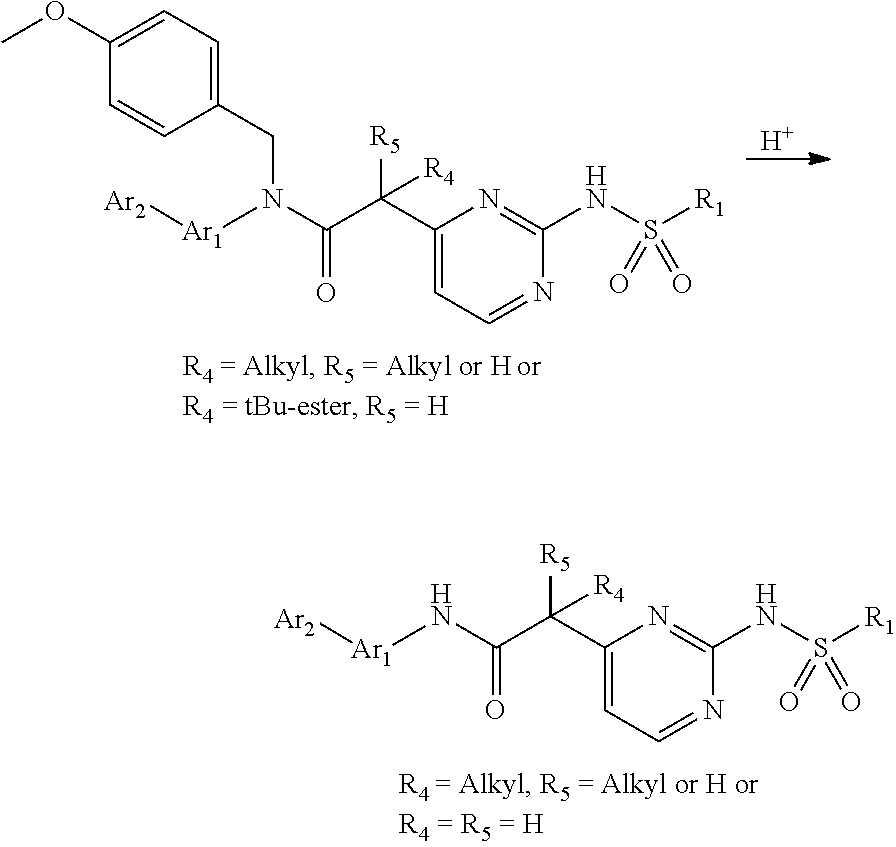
N1=CC=C(C(C(N([Ar1][Ar2])CC2=CC=C(OC)C=C2)=O)([R5])[R4])N=C1NS([R1])(=O)=O.[H].N1=CC=C(C(C(N[Ar1][Ar2])=O)([R5])[R4])N=C1NS([R1])(=O)=O
